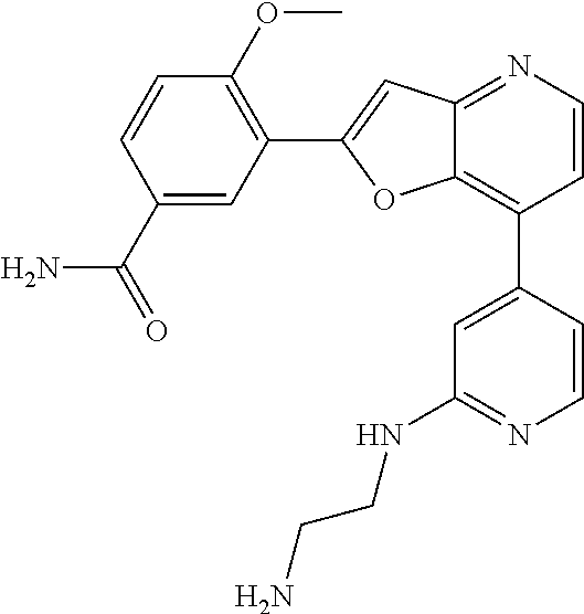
C1=CN=C2C(=C1C1=CC(NCCN)=NC=C1)OC(C1=C(OC)C=CC(C(N)=O)=C1)=C2
